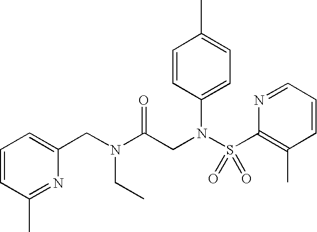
C1=CC(C)=NC(CN(CC)C(CN(C2=CC=C(C)C=C2)S(C2=C(C)C=CC=N2)(=O)=O)=O)=C1
